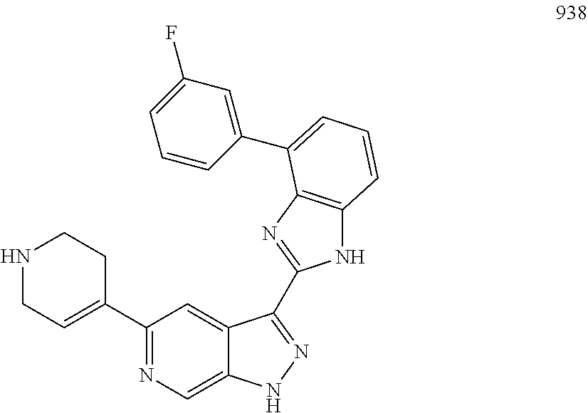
N1CC=C(C2=NC=C3C(=C2)C(C2=NC4=C(N2)C=CC=C4C2=CC(F)=CC=C2)=NN3)CC1
